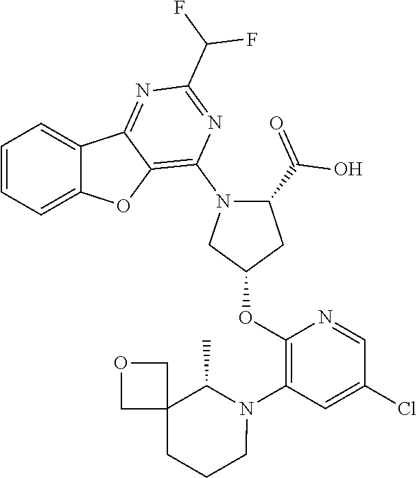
C1=CC=C2C(=C1)C1=NC(C(F)F)=NC(N3C(C(=O)O)CC(OC4=C(N5C(C)C6(CCC5)COC6)C=C(Cl)C=N4)C3)=C1O2
